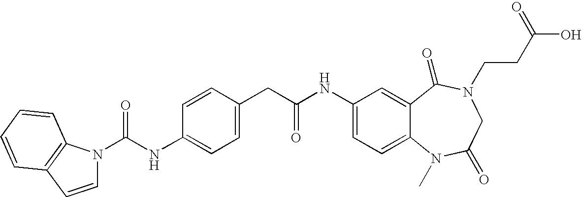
N1(C(NC2=CC=C(CC(NC3=CC=C4C(=C3)C(=O)N(CCC(O)=O)CC(=O)N4C)=O)C=C2)=O)C=CC2=C1C=CC=C2
